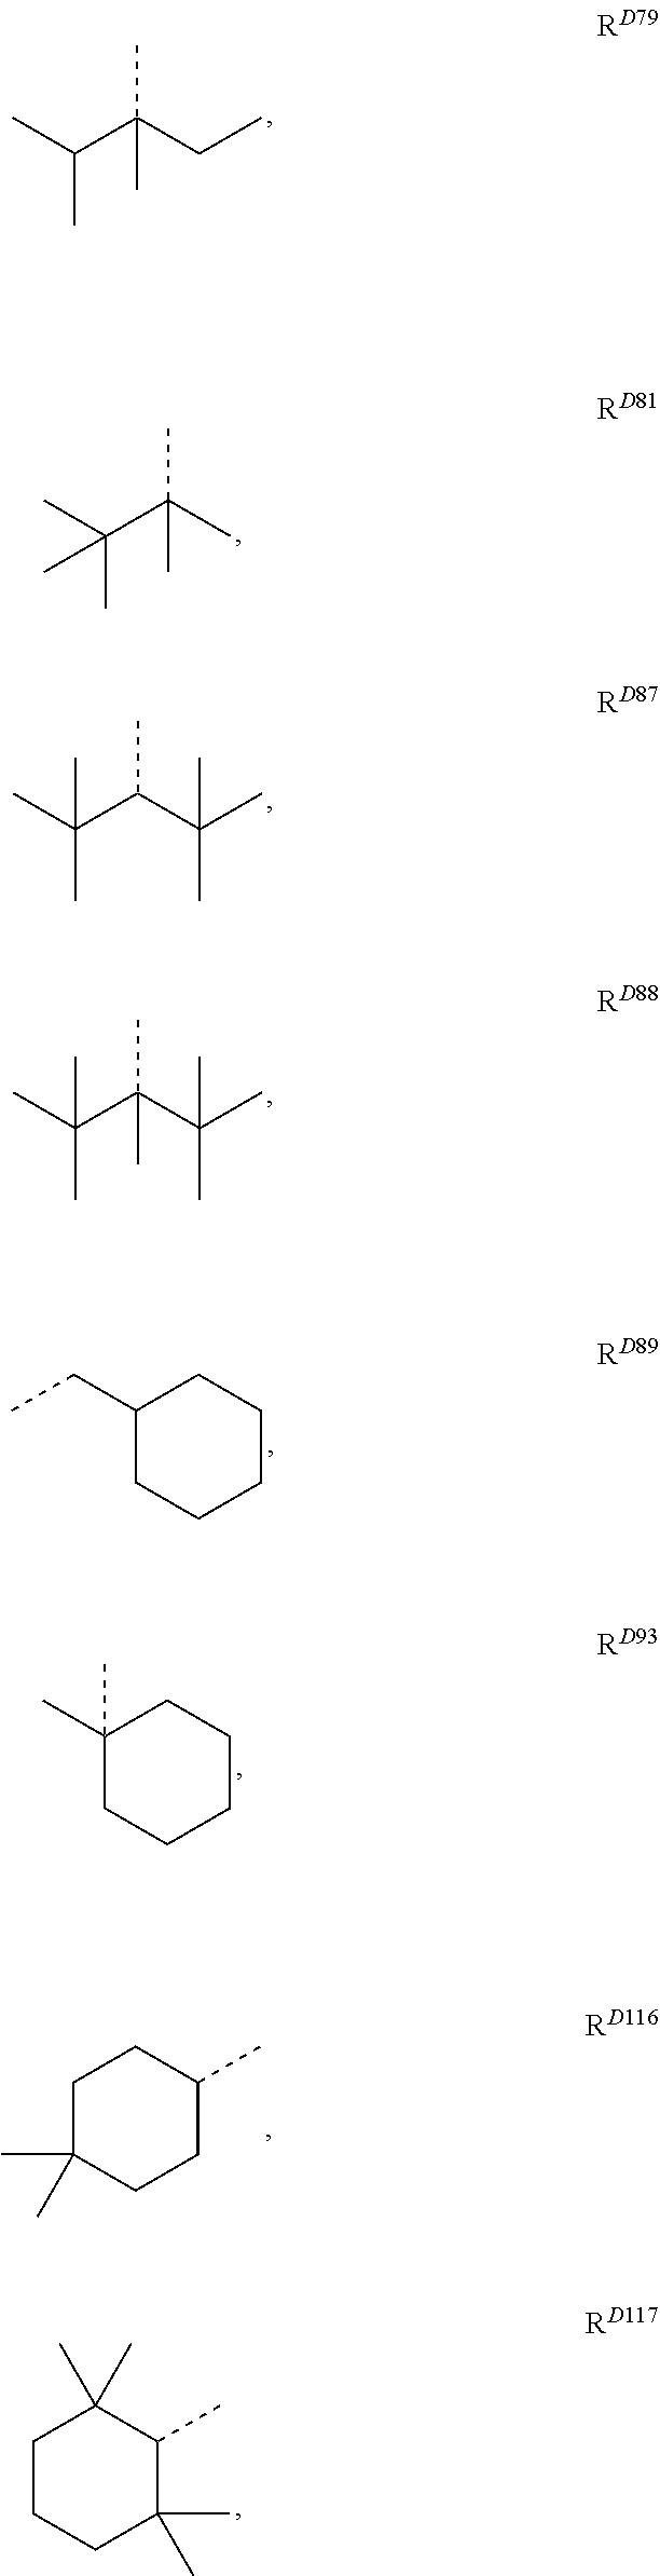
C(C(CC)(C)C)(C)C.C(C(C)(C)C)(C)(C)C.C(C(C(C)(C)C)C)(C)(C)C.C(C(C(C)(C)C)(C)C)(C)(C)C.C1(CC)CCCCC1.C1(C)(C)CCCCC1.C1C(C)(C)CCC(C)C1.C1CCC(C)(C)C(C)C1(C)C
